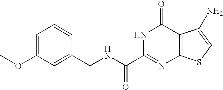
C1(CNC(C2=NC3=C(C(=O)N2)C(N)=CS3)=O)=CC(OC)=CC=C1
